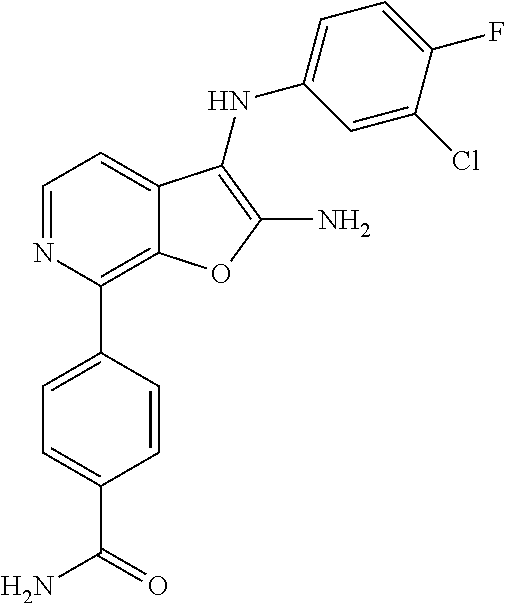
C12=C(C3=CC=C(C(N)=O)C=C3)N=CC=C1C(NC1=CC=C(F)C(Cl)=C1)=C(N)O2
